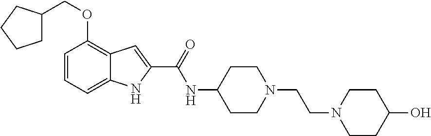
C1=CC=C2C(=C1OCC1CCCC1)C=C(C(=O)NC1CCN(CCN3CCC(O)CC3)CC1)N2
